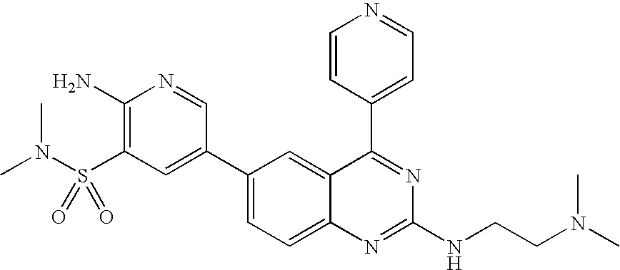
C1(N)=C(S(N(C)C)(=O)=O)C=C(C2=CC=C3C(=C2)C(C2=CC=NC=C2)=NC(NCCN(C)C)=N3)C=N1
